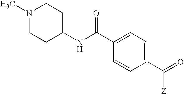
N1(C)CCC(NC(C2=CC=C(C(=O)[Z])C=C2)=O)CC1
